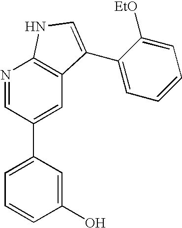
N1=CC(C2=CC=CC(O)=C2)=CC2=C1NC=C2C1=CC=CC=C1[EtO]
